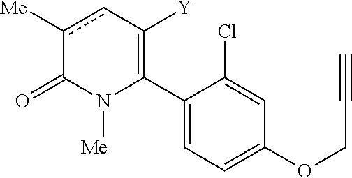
C1(C2=C([Y])cc([Me])C(=O)N2[Me])=CC=C(OCC#C)C=C1Cl
